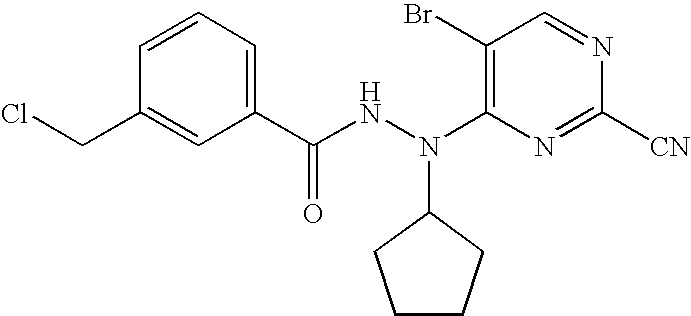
C1(C(NN(C2=C(Br)C=NC([CN])=N2)C2CCCC2)=O)=CC=CC(CCl)=C1
